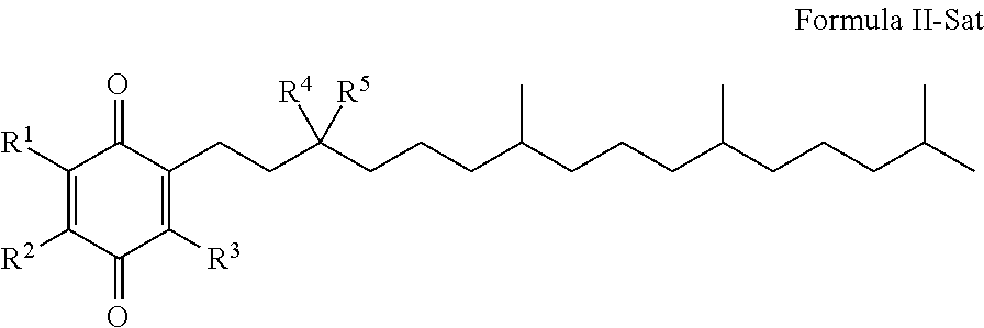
C1([R1])=C([R2])C(=O)C([R3])=C(CCC([R5])([R4])CCCC(CCCC(CCCC(C)C)C)C)C1=O
